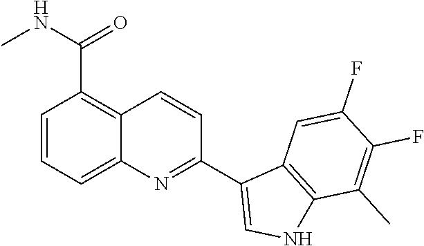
C1=CC=C2C(=C1C(NC)=O)C=CC(C1=CNC3=C1C=C(F)C(F)=C3C)=N2
